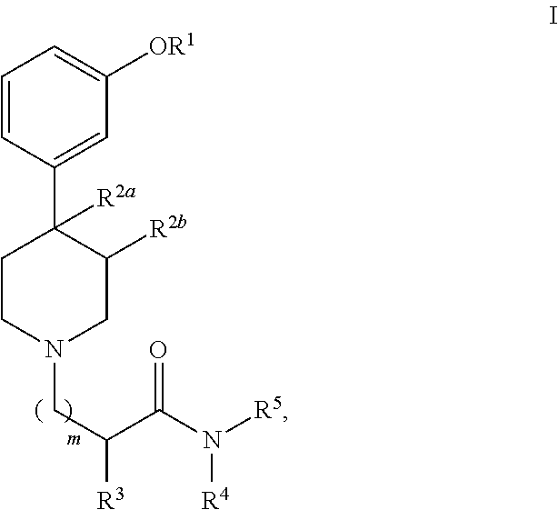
C1=CC(C2([R2a])C([R2b])CN(CC(C(=O)N([R5])[R4])[R3])CC2)=CC([OR1])=C1
